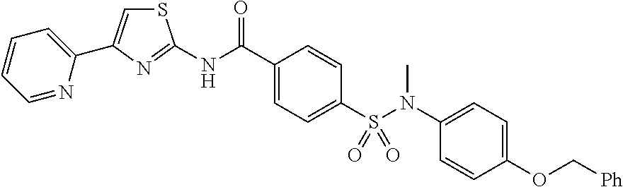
S1C=C(C2=CC=CC=N2)N=C1NC(C1=CC=C(S(N(C2=CC=C(OC[Ph])C=C2)C)(=O)=O)C=C1)=O
